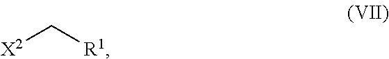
[X2]C[R1]
